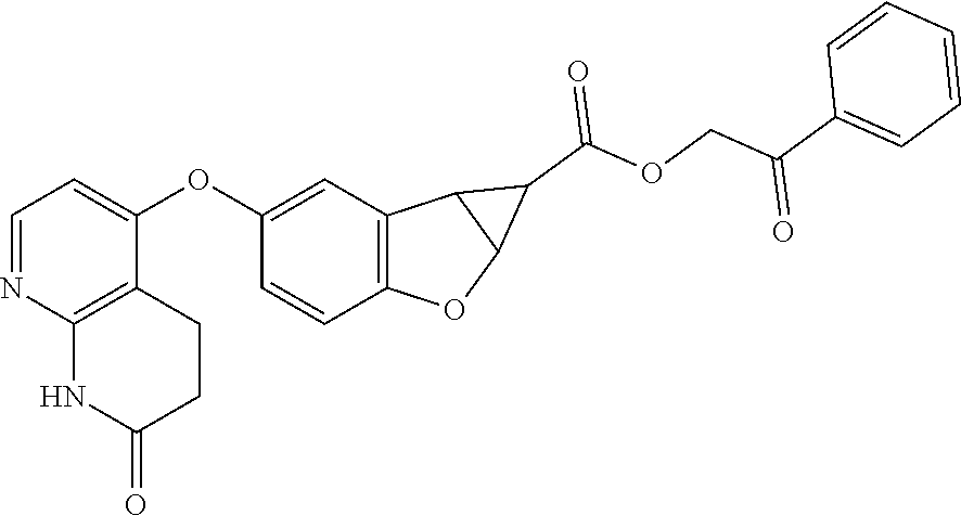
C1=NC2=C(C(OC3=CC4=C(C=C3)OC3C4C3C(OCC(C3=CC=CC=C3)=O)=O)=C1)CCC(=O)N2
